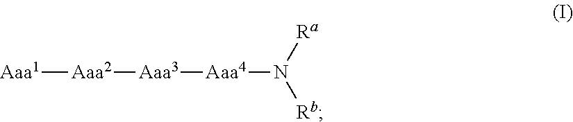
[Aaa1][Aaa2][Aaa3][Aaa4]N([Ra])[Rb]
